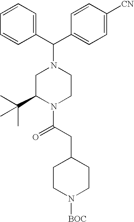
C1=CC=CC(C(N2CC(C(C)(C)C)N(C(CC3CCN([BOC])CC3)=O)CC2)C2=CC=C([CN])C=C2)=C1
